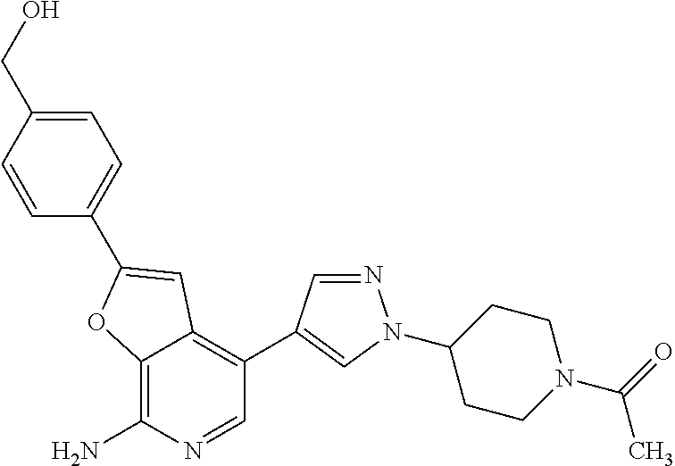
C12=C(N)N=CC(C3=CN(C4CCN(C(=O)C)CC4)N=C3)=C1C=C(C1=CC=C(CO)C=C1)O2
